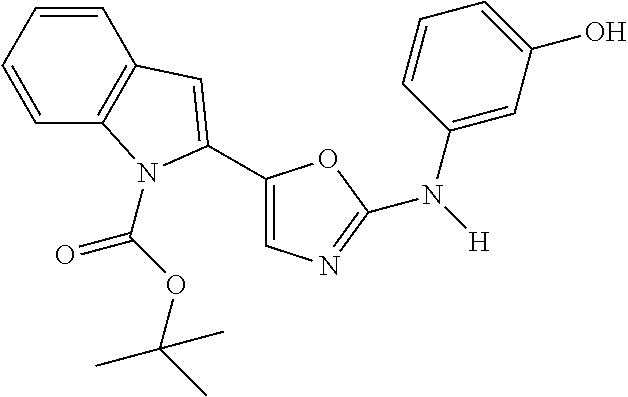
C1=CC=CC2=C1C=C(C1=CN=C(N([H])C3=CC(O)=CC=C3)O1)N2C(OC(C)(C)C)=O
